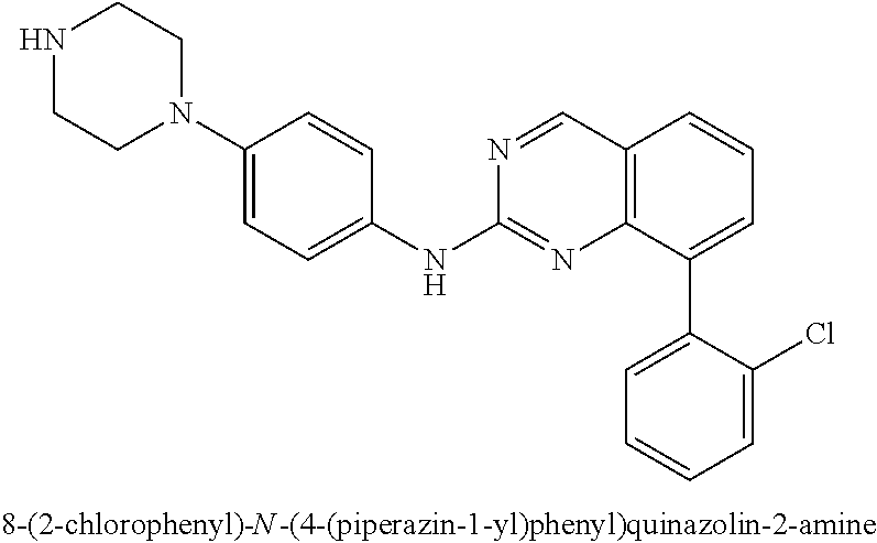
N1CCN(C2=CC=C(NC3=NC4=C(C=N3)C=CC=C4C3=CC=CC=C3Cl)C=C2)CC1
